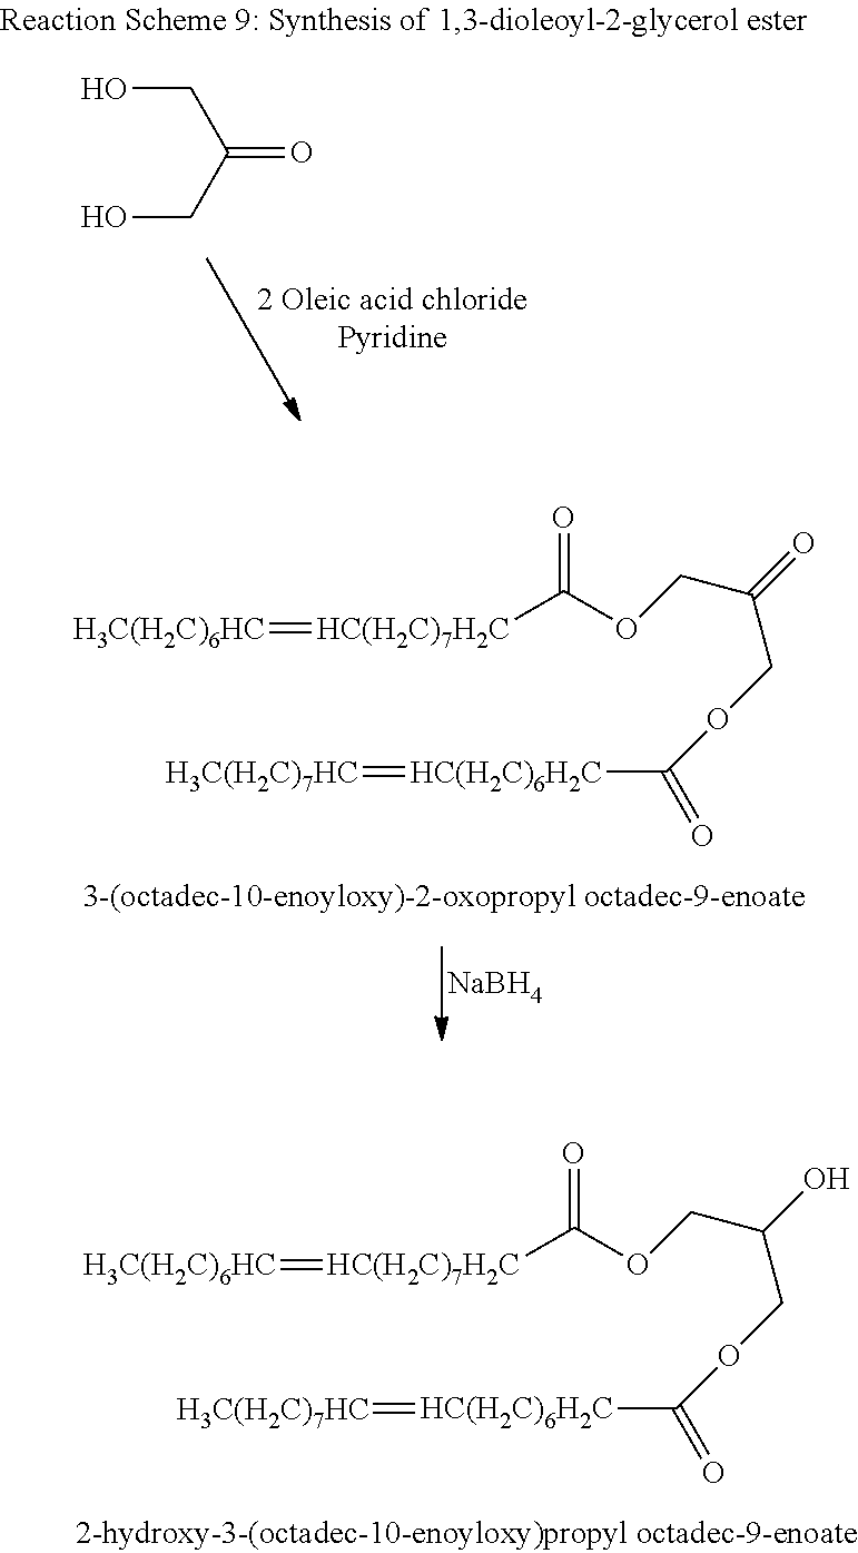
[H3C(H2C)6HC]=[HC(H2C)7H2C]C(OCC(COC([HC(H2C)6H2C]=[H3C(H2C)7HC])=O)O)=O.[H3C(H2C)6HC]=[HC(H2C)7H2C]C(OCC(COC([HC(H2C)6H2C]=[H3C(H2C)7HC])=O)=O)=O.[NaBH4].OCC(CO)=O
